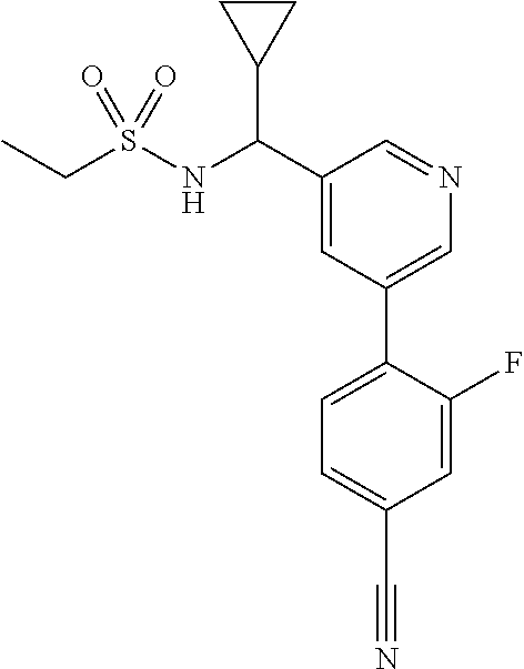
C1(C(NS(CC)(=O)=O)C2CC2)=CC(C2=CC=C(C#N)C=C2F)=CN=C1
